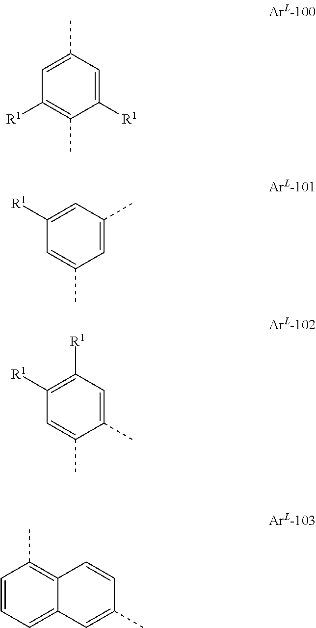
C1(C)=CC([R1])=C(C)C([R1])=C1.C1(C)=CC([R1])=CC(C)=C1.C1(C)=CC([R1])=C([R1])C=C1C.C1=CC=C2C(=C1C)C=CC(C)=C2
